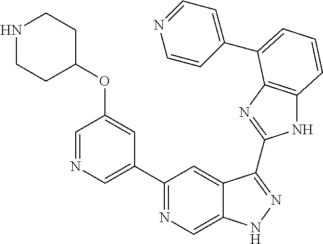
C1(C2=NC=C3C(=C2)C(C2=NC4=C(N2)C=CC=C4C2=CC=NC=C2)=NN3)=CN=CC(OC2CCNCC2)=C1
